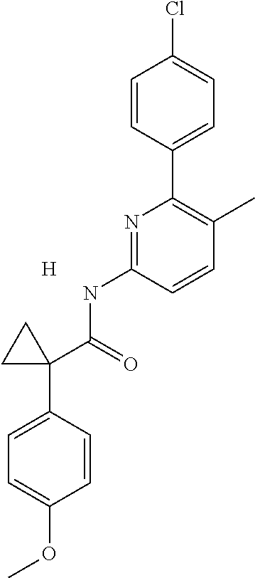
C1=CC(C2=C(C)C=CC(NC(=O)C3(C4=CC=C(OC)C=C4)CC3)=N2)=CC=C1Cl.[H]
